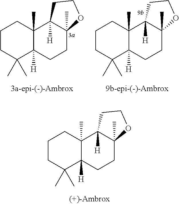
C1CC(C)(C)C2([H])C(C)(C1)C1([H])C(C)(CC2)OCC1.C1CC(C)(C)C2([H])C(C)(C1)C1([H])C(C)(CC2)OCC1.C1CC(C)(C)C2([H])C(C)(C1)C1([H])C(C)(CC2)OCC1
